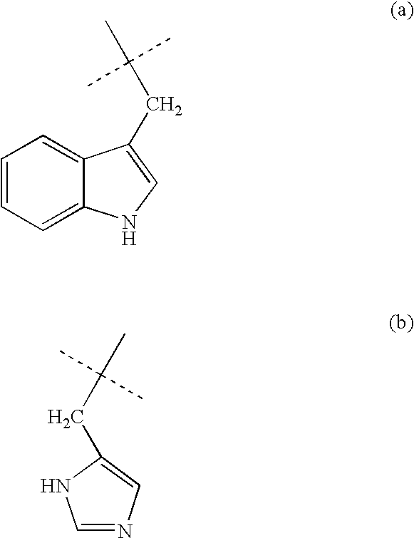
C1=CC=C2C(=C1)C(CC(C)(C)C)=CN2.C1=NC=C(CC(C)(C)C)N1
